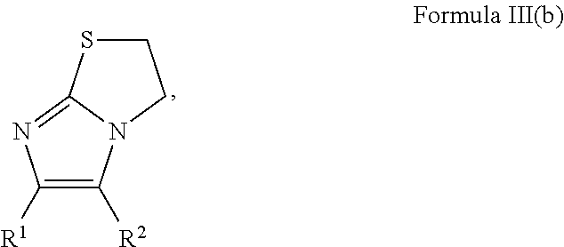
C1SC2=NC([R1])=C([R2])N2C1
